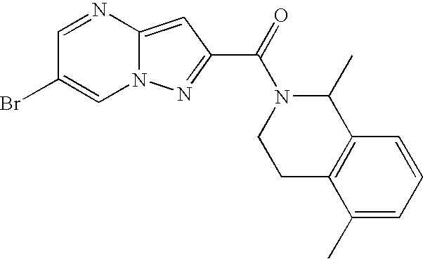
N1=CC(Br)=CN2C1=CC(C(=O)N1CCC3=C(C1C)C=CC=C3C)=N2
